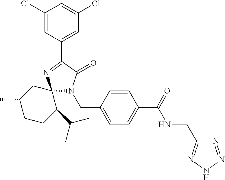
C1(Cl)=CC(C2=NC3(N(CC4=CC=C(C(NCC5=NNN=N5)=O)C=C4)C2=O)CC(C)CCC3C(C)C)=CC(Cl)=C1
